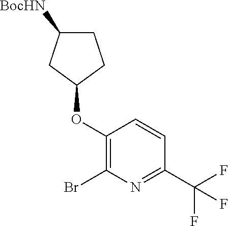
C1(OC2CCC([BocHN])C2)=C(Br)N=C(C(F)(F)F)C=C1
